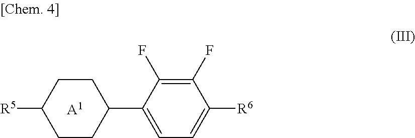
[R5]C1CCC(C2=CC=C([R6])C(F)=C2F)CC1.[A1]
